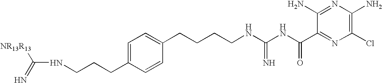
C1(N)=C(Cl)N=C(C(NC(NCCCCC2=CC=C(CCCNC([NR13R13])=N)C=C2)=N)=O)C(N)=N1
